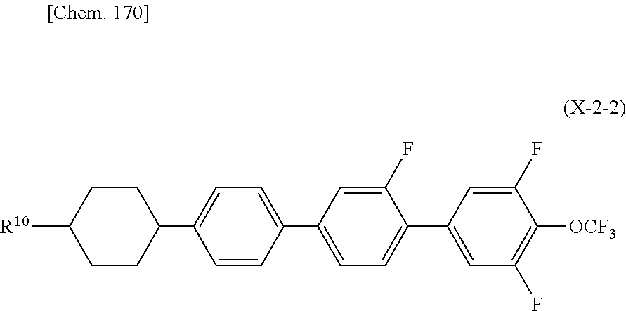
C1=C(F)C(C2=CC(F)=C([OCF3])C(F)=C2)=CC=C1C1=CC=C(C2CCC([R10])CC2)C=C1
